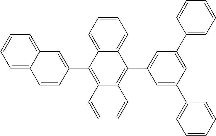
C1=C2C(=CC=C1)C=C(C1=C3C(=C(C4=CC(C5=CC=CC=C5)=CC(C5=CC=CC=C5)=C4)C4=CC=CC=C14)C=CC=C3)C=C2
